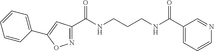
N1=C(C(NCCCNC(C2=CC=CN=C2)=O)=O)C=C(C2=CC=CC=C2)O1
